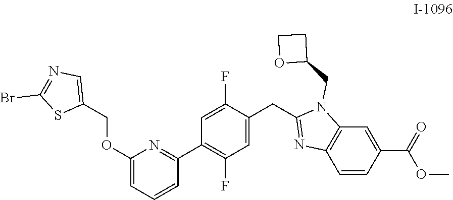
C1(OCC2=CN=C(Br)S2)=CC=CC(C2=C(F)C=C(CC3=NC4=C(N3CC3CCO3)C=C(C(=O)OC)C=C4)C(F)=C2)=N1
